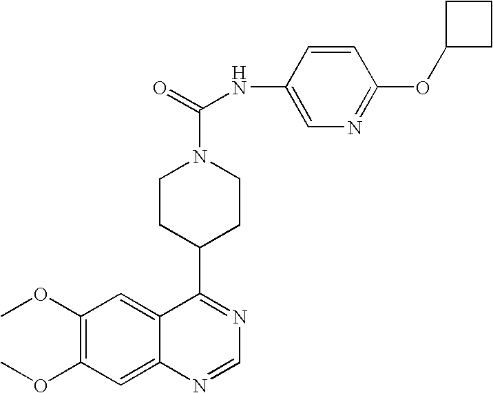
C12=CC(OC)=C(OC)C=C1N=CN=C2C1CCN(C(=O)NC2=CN=C(OC3CCC3)C=C2)CC1
